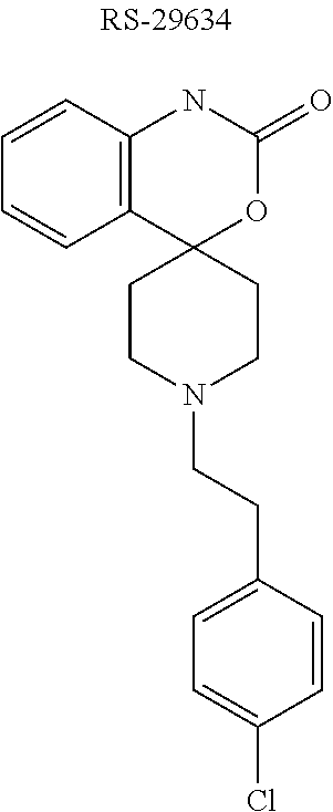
C1=CC2=C(C=C1)C1(OC(=O)N2)CCN(CCC2=CC=C(Cl)C=C2)CC1
